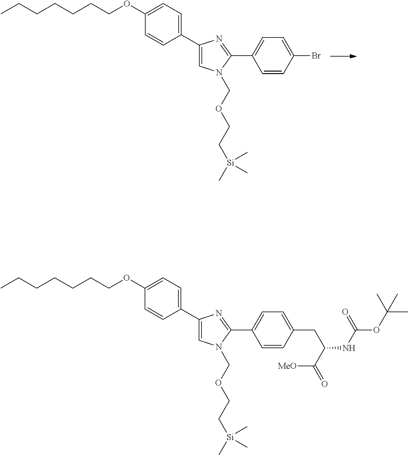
CCCCCCCOC1=CC=C(C2=CN(COCC[Si](C)(C)C)C(C3=CC=C(Br)C=C3)=N2)C=C1.CCCCCCCOC1=CC=C(C2=CN(COCC[Si](C)(C)C)C(C3=CC=C(CC(C(=O)[MeO])NC(OC(C)(C)C)=O)C=C3)=N2)C=C1
